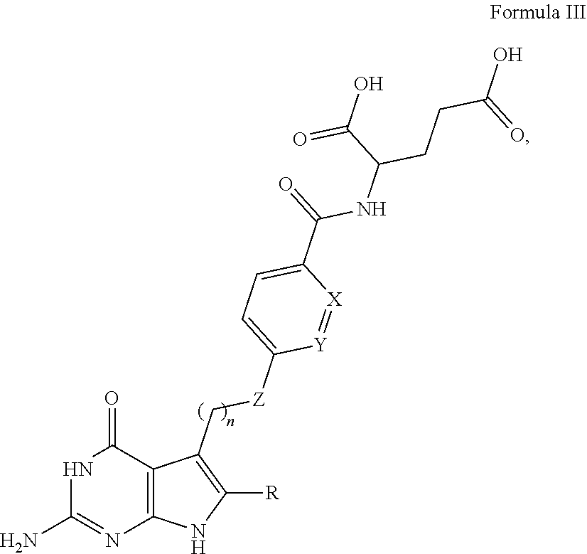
N1C(N)=NC2=C(C1=O)C(C[Z]C1=CC=C(C(=O)NC(C(=O)O)CCC(O)=O)[X]=[Y]1)=C([R])N2
